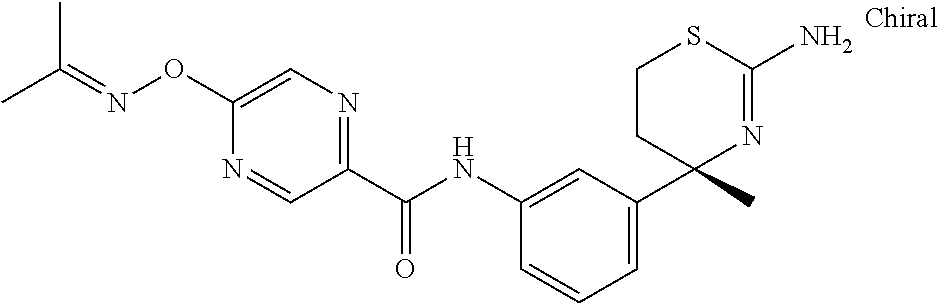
C1(NC(C2=NC=C(ON=C(C)C)N=C2)=O)=CC(C2(C)N=C(N)SCC2)=CC=C1
